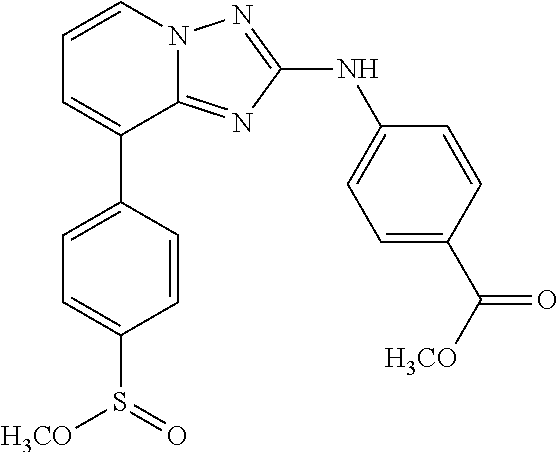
C1=C(C2=CC=CN3C2=NC(NC2=CC=C(C([H3CO])=O)C=C2)=N3)C=CC(S([H3CO])=O)=C1
